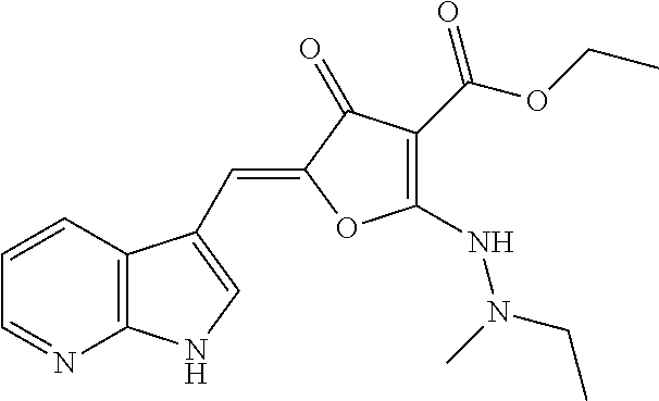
C1=CC2=C(N=C1)NC=C2C=C1C(=O)C(C(OCC)=O)=C(NN(CC)C)O1
